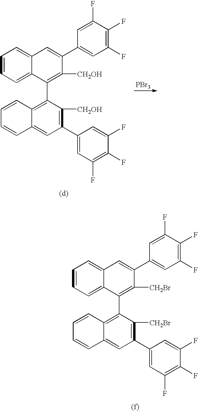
C1=CC=C2C(=C1)C=C(C1=CC(F)=C(F)C(F)=C1)C([CH2OH])=C2C1=C2C(=CC(C3=CC(F)=C(F)C(F)=C3)=C1[CH2OH])C=CC=C2.[PBr3].C1=CC=C2C(=C1)C=C(C1=CC(F)=C(F)C(F)=C1)C([CH2Br])=C2C1=C2C(=CC(C3=CC(F)=C(F)C(F)=C3)=C1[CH2Br])C=CC=C2
